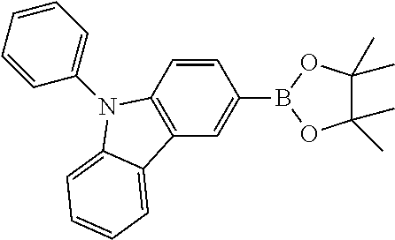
C12=C(C=CC(B3OC(C)(C)C(C)(C)O3)=C1)N(C1=CC=CC=C1)C1=CC=CC=C21
